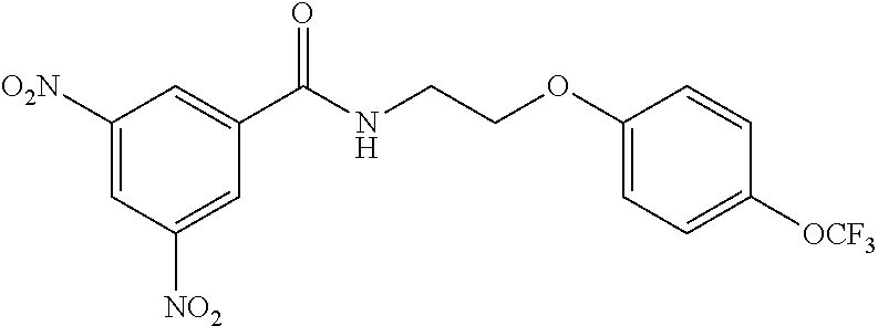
C1(C(NCCOC2=CC=C([OCF3])C=C2)=O)=CC([O2N])=CC([NO2])=C1
